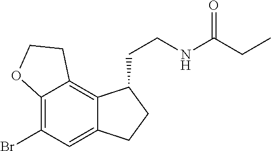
C12=C(Br)C=C3C(=C1CCO2)C(CCNC(CC)=O)CC3
